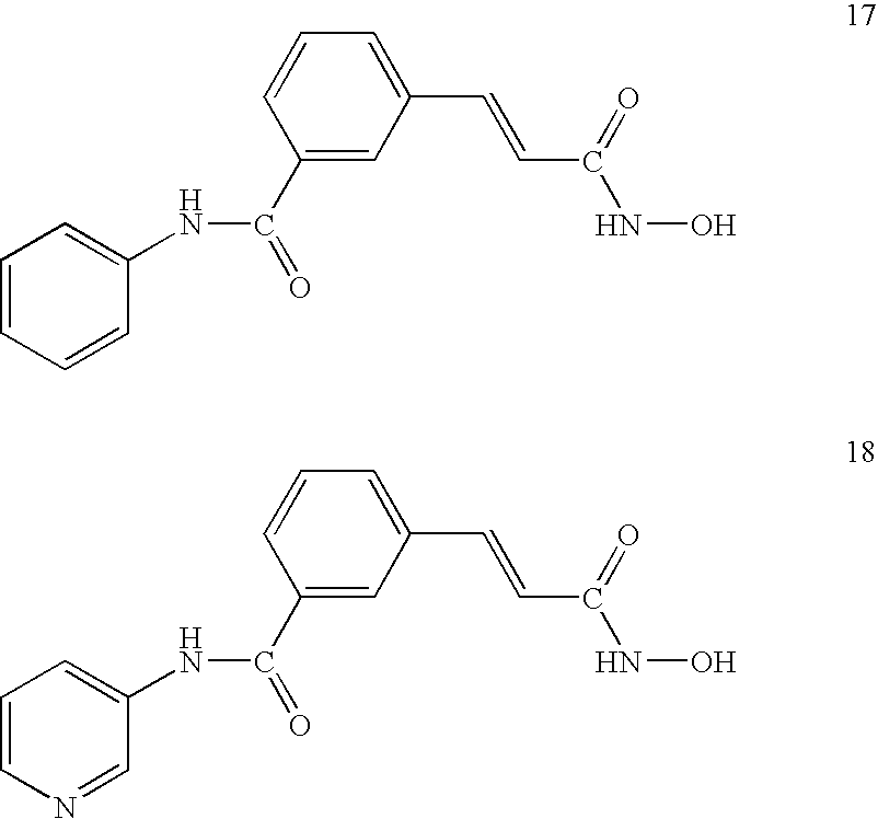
C1=CC=CC(NC(=O)C2=CC(C=CC(NO)=O)=CC=C2)=C1.C1=CN=CC(NC(=O)C2=CC(C=CC(NO)=O)=CC=C2)=C1
